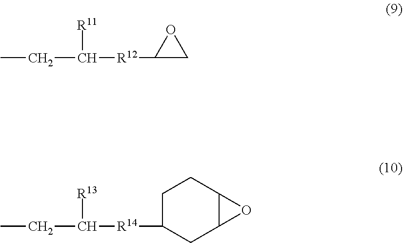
C(C([R11])[R12]C1CO1)C.C([R13])([R14]C1CC2C(CC1)O2)CC
